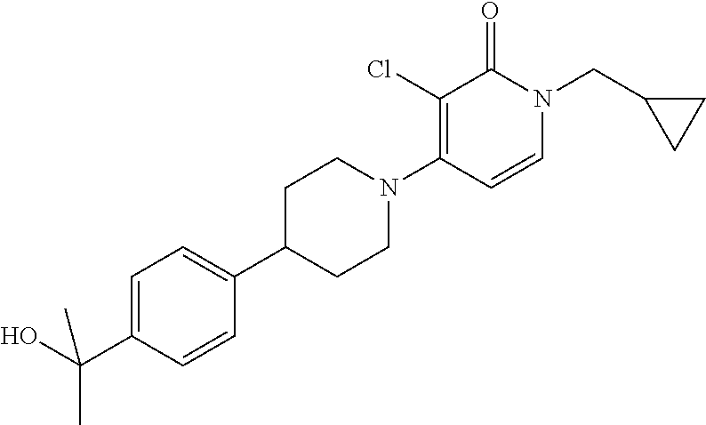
C1=C(C(O)(C)C)C=CC(C2CCN(C3=C(Cl)C(=O)N(CC4CC4)C=C3)CC2)=C1
